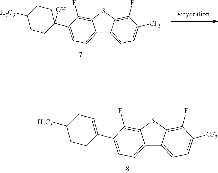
C12=CC=C(C3=CCC([H7C3])CC3)C(F)=C1SC1=C(F)C([CF3])=CC=C21.[Dehydration].C12=CC=C(C3(O)CCC([H7C3])CC3)C(F)=C1SC1=C(F)C([CF3])=CC=C21
